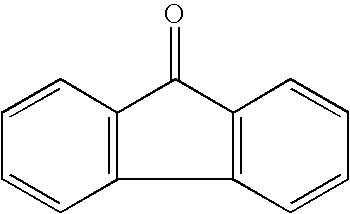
C12=C(C=CC=C1)C(=O)C1=C2C=CC=C1
